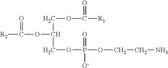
[R2]C(OC(COC([R1])=O)COP(OCCN)(=O)[O-])=O
